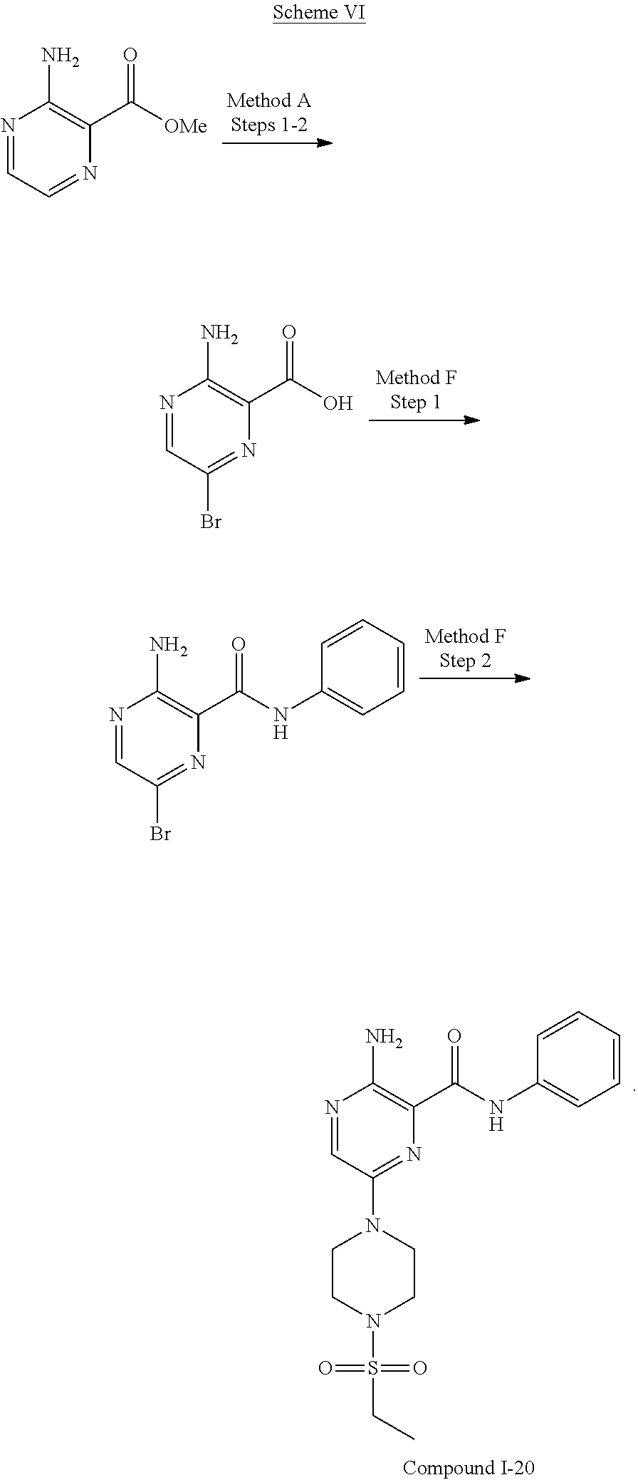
N1=CC=NC(C([OMe])=O)=C1N.N1=CC(Br)=NC(C(O)=O)=C1N.N1=CC(Br)=NC(C(NC2=CC=CC=C2)=O)=C1N.N1=CC(N2CCN(S(CC)(=O)=O)CC2)=NC(C(NC2=CC=CC=C2)=O)=C1N
